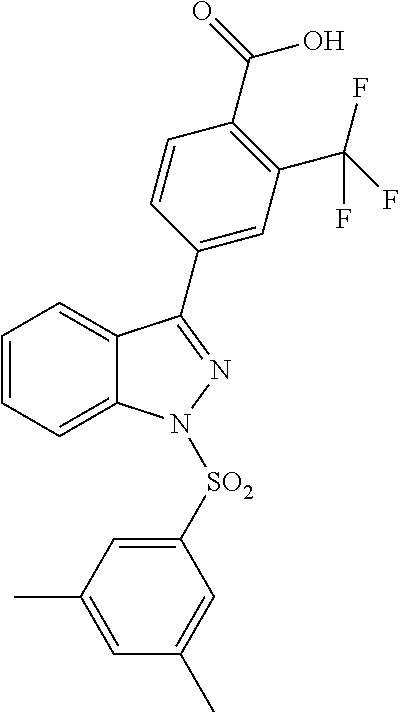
N1([SO2]C2=CC(C)=CC(C)=C2)N=C(C2=CC(C(F)(F)F)=C(C(=O)O)C=C2)C2=CC=CC=C12
